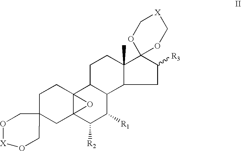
C1C2(CC34C(C1)(C1C(C([R1])C3[R2])C3C(C)(CC1)C1(C([R3])C3)OC[X]CO1)O4)CO[X]OC2
